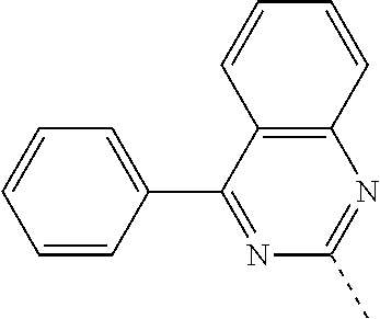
C12=C(C(C3=CC=CC=C3)=NC(C)=N1)C=CC=C2
